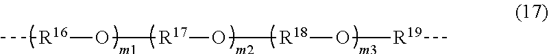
C[R16]O[R17]O[R18]O[R19]C
